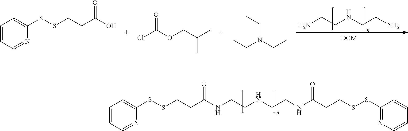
C1=CC=NC(SSCCC(NCCNCCNC(CCSSC2=NC=CC=C2)=O)=O)=C1.NCCNCCN.C1=CC=NC(SSCCC(O)=O)=C1.O=C(OCC(C)C)Cl.C(N(CC)CC)C
